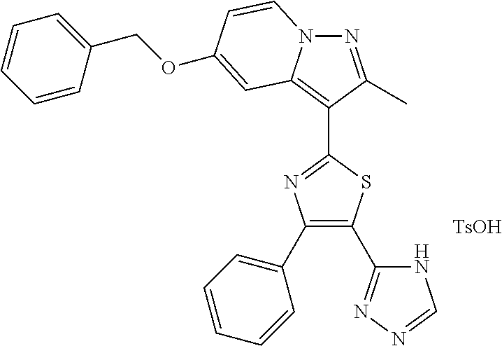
C1=CC=CC(COC2=CC3=C(C4=NC(C5=CC=CC=C5)=C(C5=NN=CN5)S4)C(C)=NN3C=C2)=C1.[TsOH]
